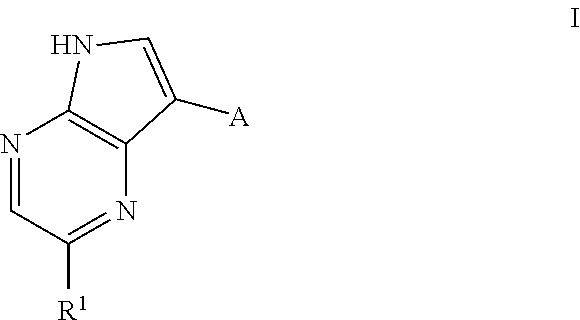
N1=CC([R1])=NC2=C1NC=C2[A]
